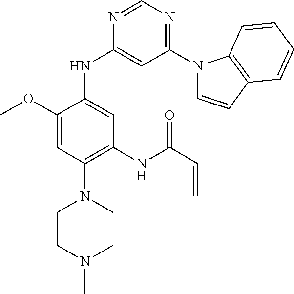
N1=CN=C(N2C=CC3=C2C=CC=C3)C=C1NC1=CC(NC(C=C)=O)=C(N(CCN(C)C)C)C=C1OC
